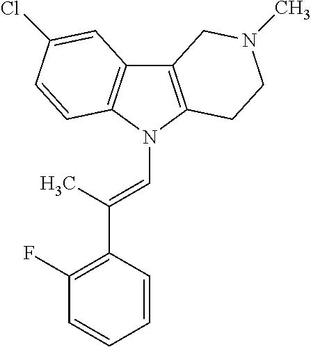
C12=C(N(C=C(C3=C(F)C=CC=C3)C)C3=C1C=C(Cl)C=C3)CCN(C)C2
